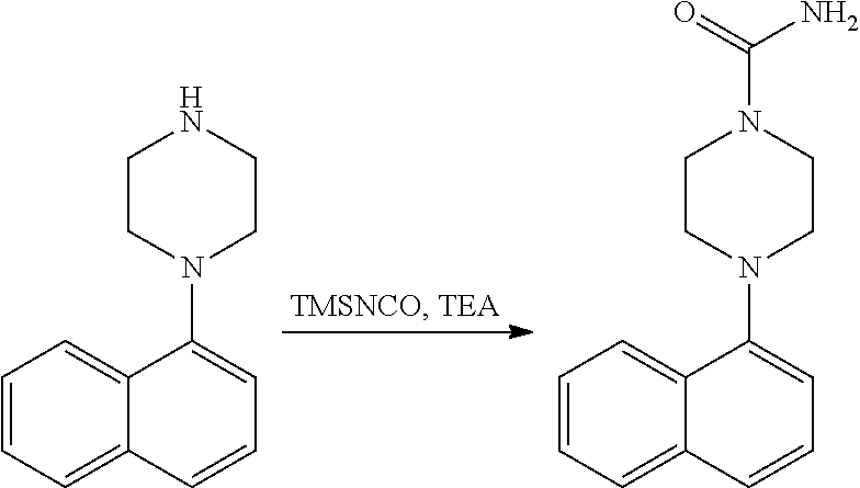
C1=CC=C2C(=C1)C(N1CCN(C(=O)N)CC1)=CC=C2.C1=CC=C2C(=C1)C(N1CCNCC1)=CC=C2
